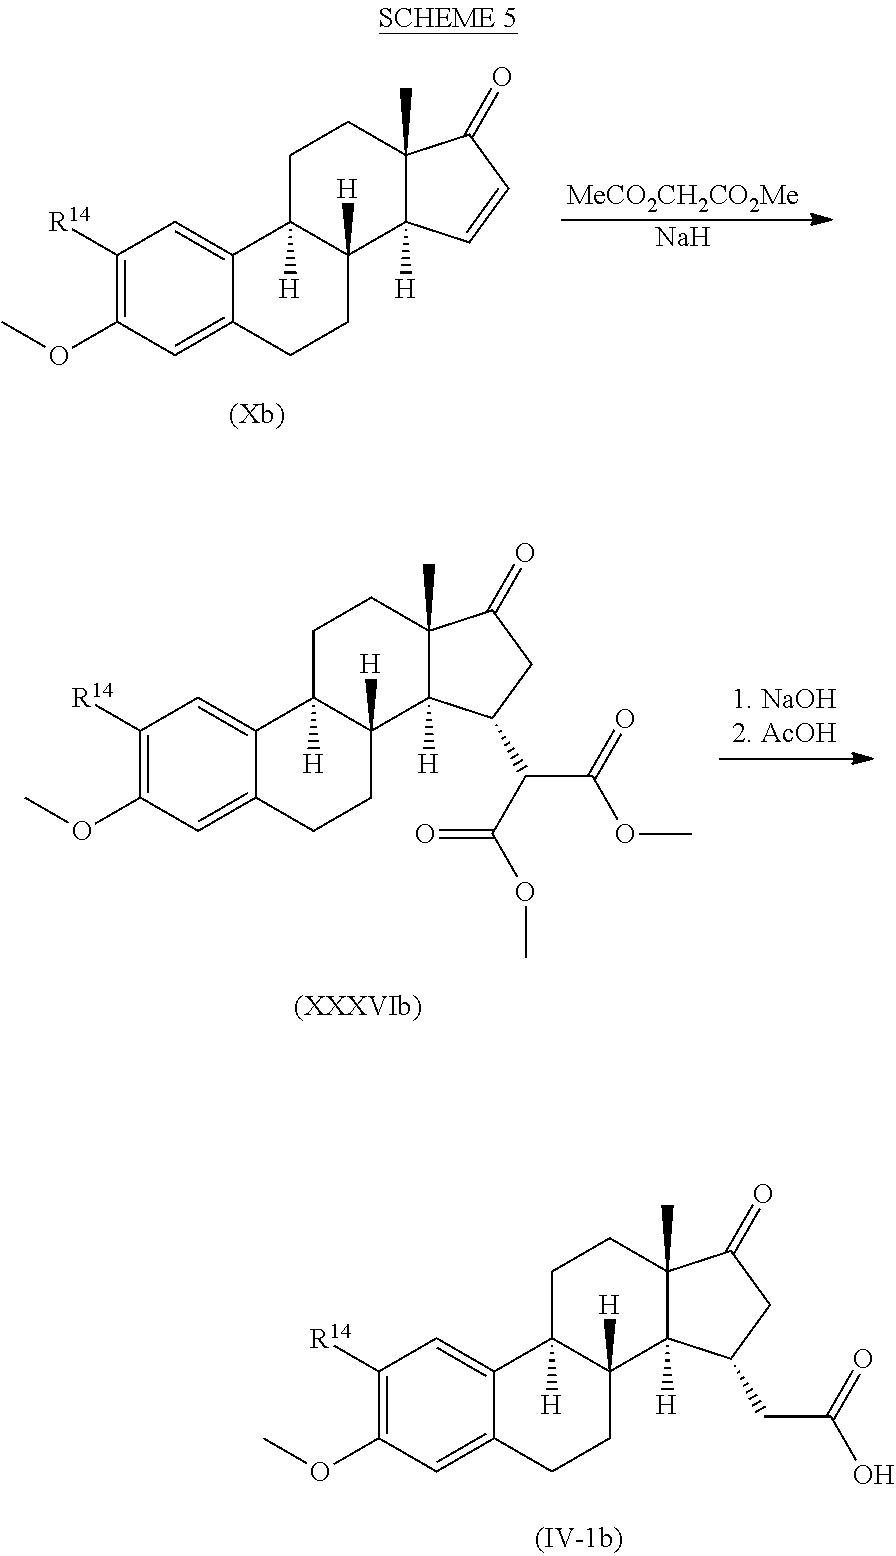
C1([R14])=C(OC)C=C2C(=C1)C1([H])C([H])(CC2)C2([H])C(C)(CC1)C(=O)C=C2.[MeCO2CH2CO2Me].[Na].C1([R14])=C(OC)C=C2C(=C1)C1([H])C([H])(CC2)C2([H])C(C)(CC1)C(=O)CC2C(C(OC)=O)C(=O)OC.C1([R14])=C(OC)C=C2C(=C1)C1([H])C([H])(CC2)C2([H])C(C)(CC1)C(=O)CC2CC(=O)O
